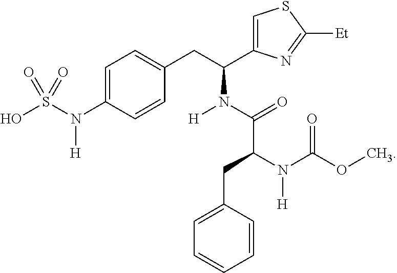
C1=C(N(S(O)(=O)=O)[H])C=CC(CC(C2=CSC([Et])=N2)N(C(C(N(C(OC)=O)[H])CC2=CC=CC=C2)=O)[H])=C1
